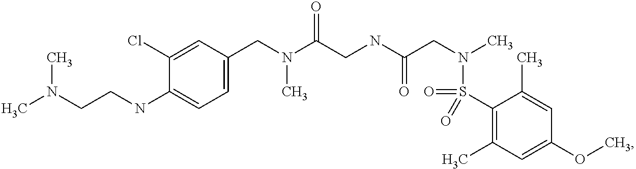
C1(CN(C(CNC(CN(C)S(C2=C(C)C=C(OC)C=C2C)(=O)=O)=O)=O)C)=CC=C(NCCN(C)C)C(Cl)=C1
